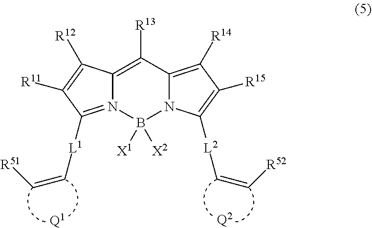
C12=C([R13])C3=C([R14])C([R15])=C([L2]C=C[R52])N3B([X2])([X1])N1=C([L1]C=C[R51])C([R11])=C2[R12].[Q2].[Q1]
